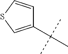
CC(C)(C)C1=CSC=C1
